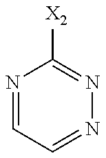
N1=CC=NN=C1[X2]
